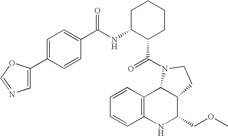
C1=CC2=C(C=C1)NC(COC)C1C2N(C(=O)C2CCCCC2NC(=O)C2=CC=C(C3=CN=CO3)C=C2)CC1
